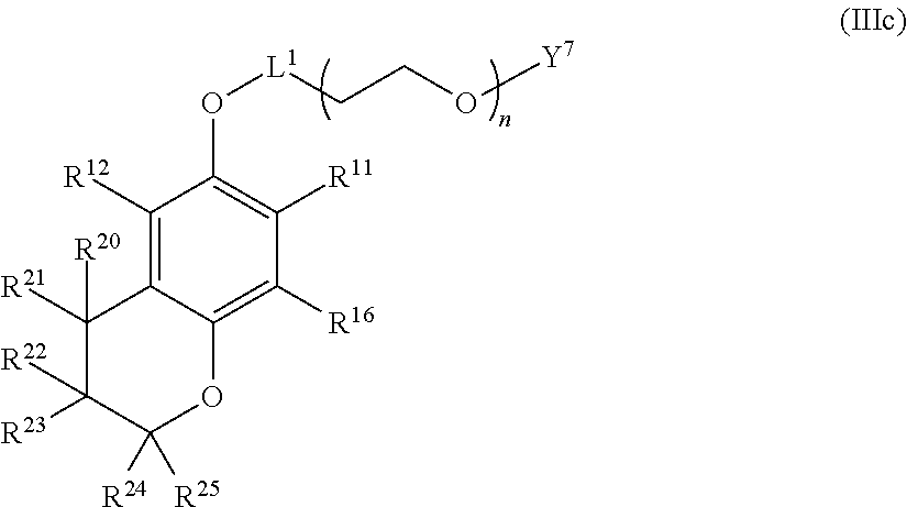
C1([R12])=C2C(=C([R16])C([R11])=C1O[L1]CCO[Y7])OC([R24])([R25])C([R23])([R22])C2([R21])[R20]
